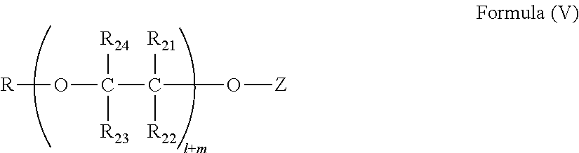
[R]OC(C(O[Z])([R21])[R22])([R24])[R23]
